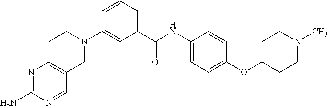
N1=C(N)N=CC2=C1CCN(C1=CC(C(NC3=CC=C(OC4CCN(C)CC4)C=C3)=O)=CC=C1)C2
